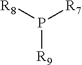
[R8]P([R7])[R9]
